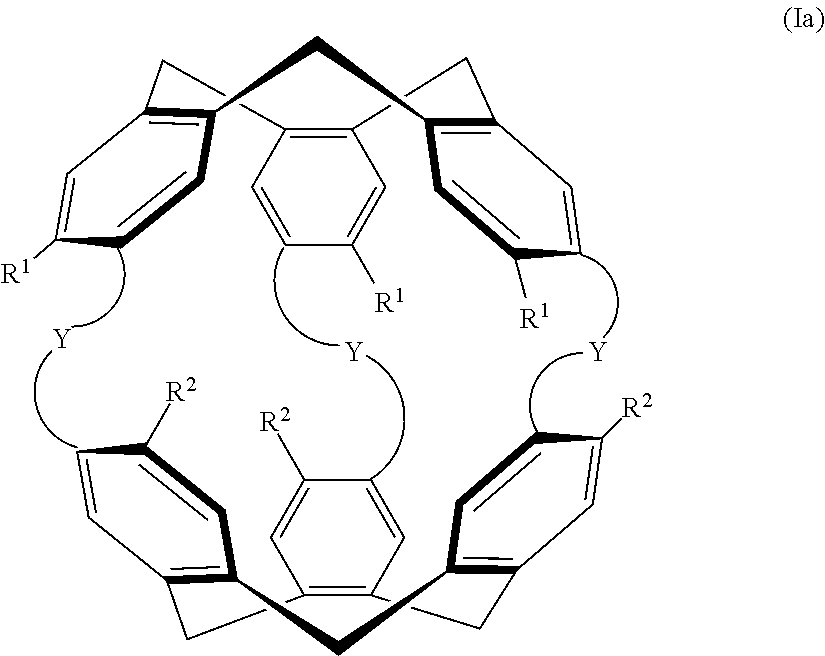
[Y].C12=C(CC3=C(C=CC([R1])=C3)CC3=C(C1)C=CC([R1])=C3)C=CC([R1])=C2.C12=C(CC3=C(C=C([R2])C=C3)CC3=C(C1)C=C([R2])C=C3)C=C([R2])C=C2.[Y].[Y]
